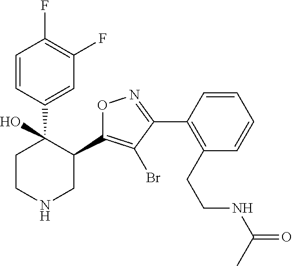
C1(C2=C(Br)C(C3=C(CCNC(=O)C)C=CC=C3)=NO2)C(C2=CC(F)=C(F)C=C2)(O)CCNC1
